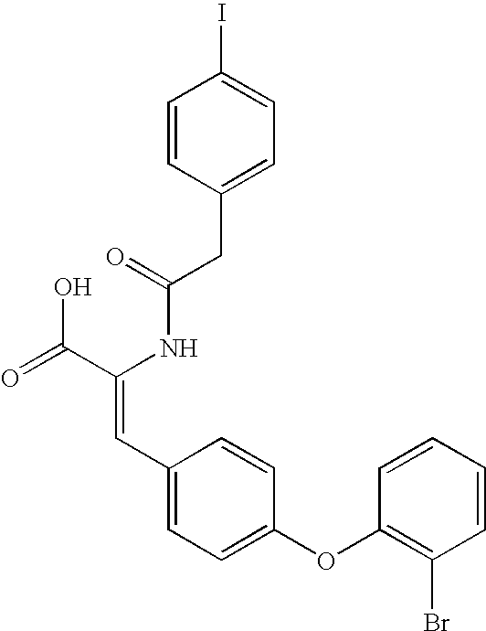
C(=O)(NC(C(=O)O)=CC1=CC=C(OC2=C(Br)C=CC=C2)C=C1)CC1=CC=C(I)C=C1
